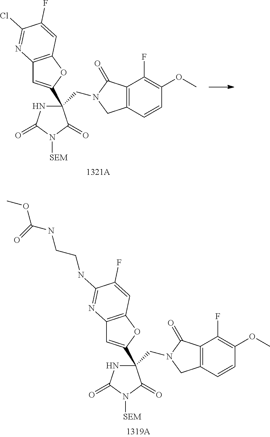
C12=C(OC(C3(CN4C(=O)C5=C(C=CC(OC)=C5F)C4)NC(=O)N([SEM])C3=O)=C1)C=C(F)C(Cl)=N2.C12=C(OC(C3(CN4C(=O)C5=C(C=CC(OC)=C5F)C4)NC(=O)N([SEM])C3=O)=C1)C=C(F)C(NCCNC(=O)OC)=N2
